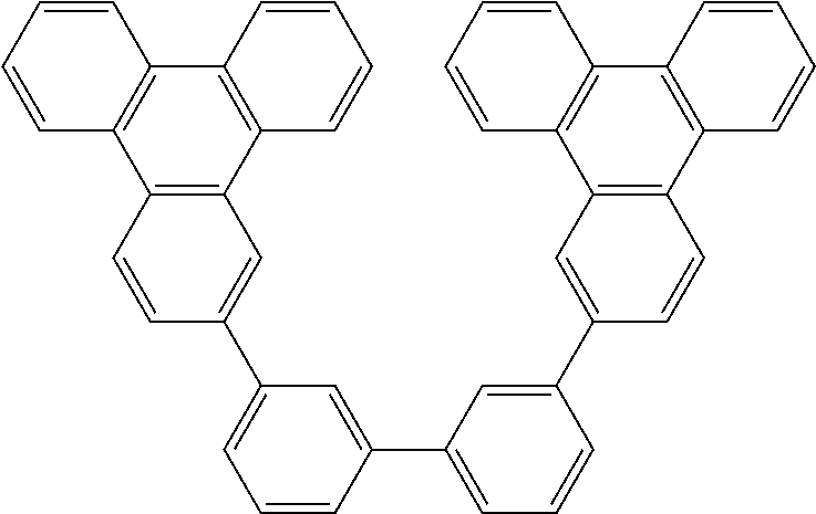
C12=C(C3=C(C4=C1C=CC=C4)C=C(C1=CC=CC(C4=CC=CC(C5=CC6=C(C=C5)C5=C(C7=C6C=CC=C7)C=CC=C5)=C4)=C1)C=C3)C=CC=C2
